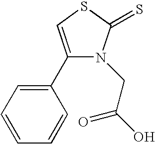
C1(C2=CC=CC=C2)=CSC(=S)N1CC(O)=O
